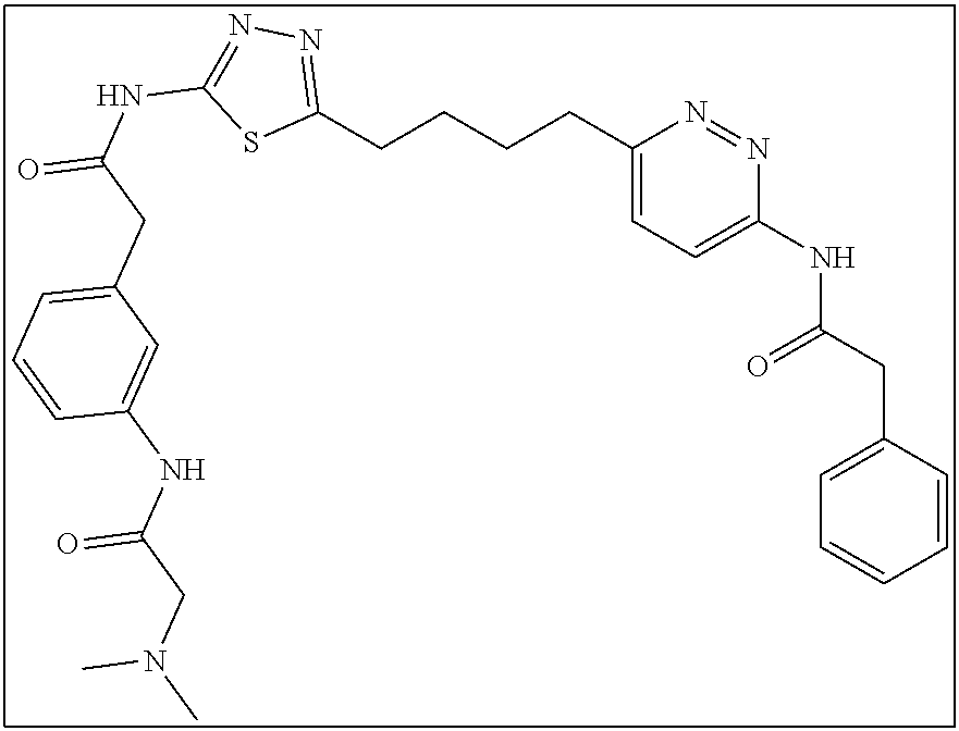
C1(CCCCC2=NN=C(NC(=O)CC3=CC=CC(NC(CN(C)C)=O)=C3)S2)=CC=C(NC(CC2=CC=CC=C2)=O)N=N1
